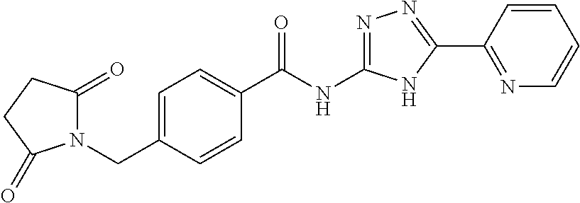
C1(C(NC2=NN=C(C3=NC=CC=C3)N2)=O)=CC=C(CN2C(=O)CCC2=O)C=C1
